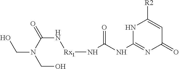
N1C(NC(N[Rx1]NC(=O)N(CO)CO)=O)=NC(=O)C=C1[R2]
